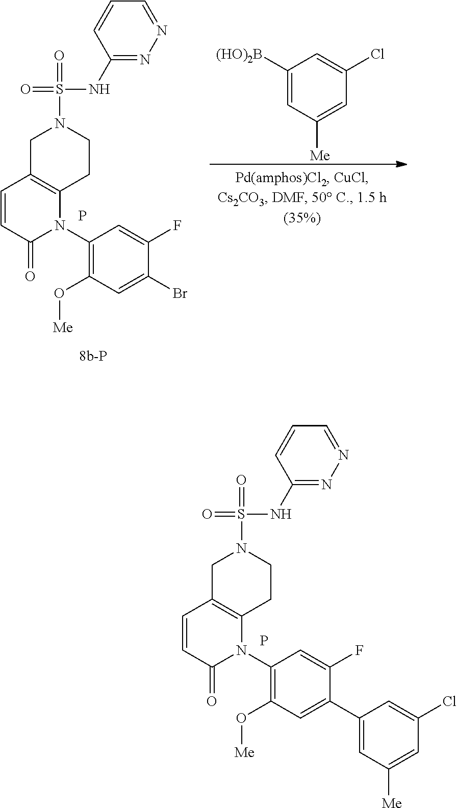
P.C1(N2C3=C(C=CC2=O)CN(S(NC2=NN=CC=C2)(=O)=O)CC3)=C(O[Me])C=C(C2=CC([Me])=CC(Cl)=C2)C(F)=C1.C1(N2C3=C(C=CC2=O)CN(S(NC2=NN=CC=C2)(=O)=O)CC3)=C(O[Me])C=C(Br)C(F)=C1.P.C1([(HO)2B])=CC([Me])=CC(Cl)=C1
